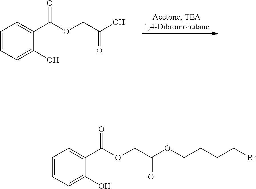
C1=CC=C(O)C(C(OCC(O)=O)=O)=C1.C1=CC=C(O)C(C(OCC(OCCCCBr)=O)=O)=C1
